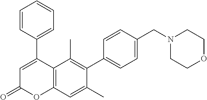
C1(C2=CC(=O)OC3=C2C(C)=C(C2=CC=C(CN4CCOCC4)C=C2)C(C)=C3)=CC=CC=C1
